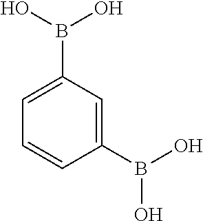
C1=C(B(O)O)C=C(B(O)O)C=C1
